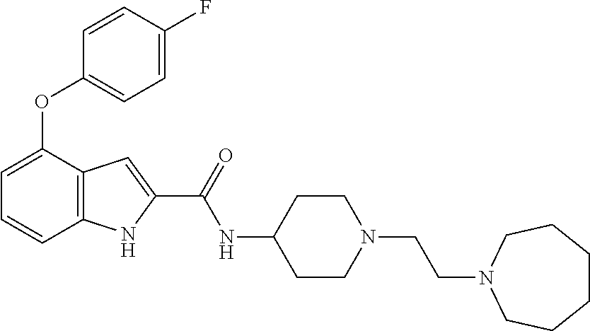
C1=C(OC2=CC=C(F)C=C2)C2=C(C=C1)NC(C(NC1CCN(CCN3CCCCCC3)CC1)=O)=C2
